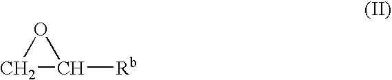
C1C([Rb])O1
